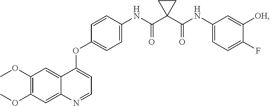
C1=CC(OC2=CC=NC3=CC(OC)=C(OC)C=C32)=CC=C1NC(C1(C(NC2=CC=C(F)C([OH])=C2)=O)CC1)=O
